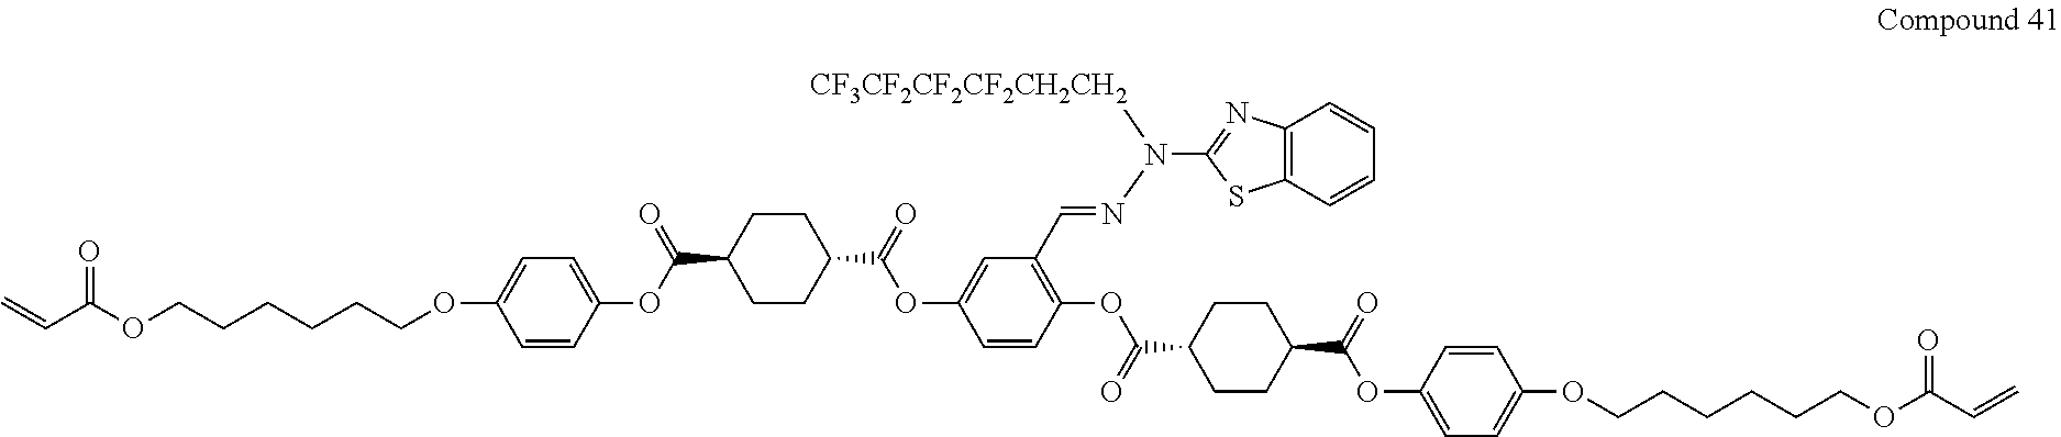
C(C(OCCCCCCOC1=CC=C(OC(C2CCC(C(=O)OC3=CC(C=NN(C4=NC5=C(S4)C=CC=C5)[CF3CF2CF2CF2CH2CH2])=C(OC(C4CCC(C(OC5=CC=C(OCCCCCCOC(C=C)=O)C=C5)=O)CC4)=O)C=C3)CC2)=O)C=C1)=O)=C
